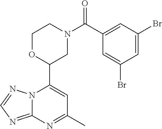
N12C(=NC=N1)N=C(C)C=C2C1CN(C(=O)C2=CC(Br)=CC(Br)=C2)CCO1
